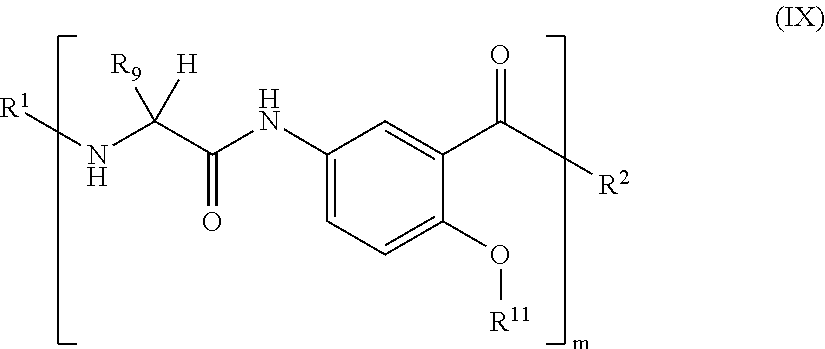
C1(NC(C(N[R1])([R9])[H])=O)=CC=C(O[R11])C(C(=O)[R2])=C1
